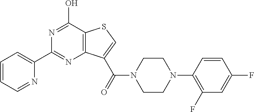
C1(C2=NC3=C(C(O)=N2)SC=C3C(N2CCN(C3=C(F)C=C(F)C=C3)CC2)=O)=CC=CC=N1
